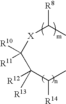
[X](C(C([R12])([R13])C(C)[R14])([R10])[R11])C(C)[R8]
